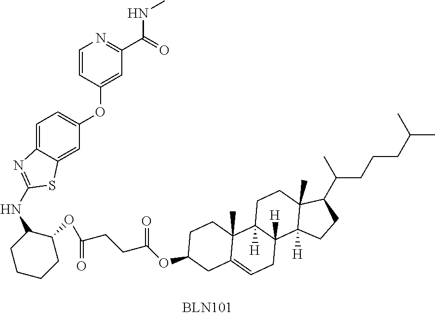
C1=CC(OC2=CC=C3C(=C2)SC(NC2CCCCC2OC(CCC(OC2CC4=CCC5([H])C([H])(C4(C)CC2)CCC2(C)C5([H])CCC2C(C)CCCC(C)C)=O)=O)=N3)=CC(C(NC)=O)=N1
